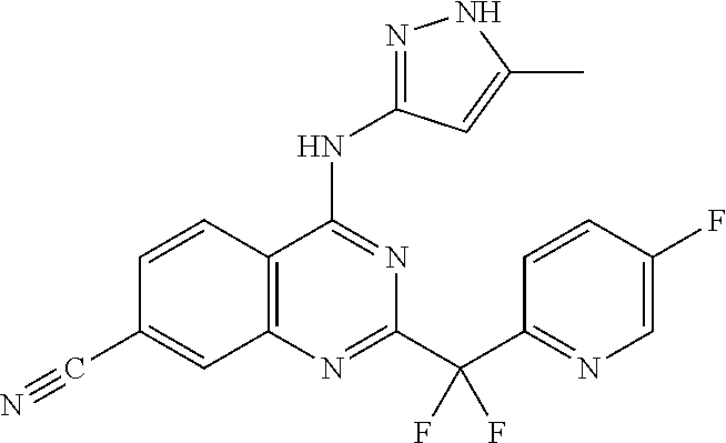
C1=CC2=C(C=C1C#N)N=C(C(C1=NC=C(F)C=C1)(F)F)N=C2NC1=NNC(C)=C1
